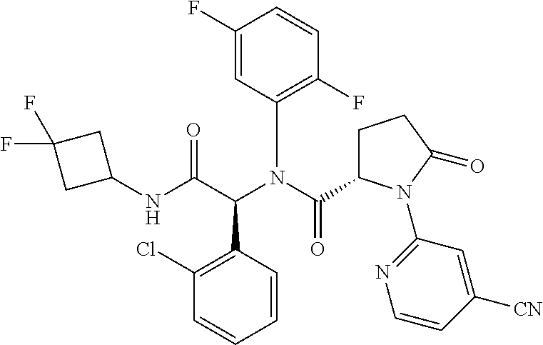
C1(F)=CC(N(C(=O)C2CCC(=O)N2C2=NC=CC([CN])=C2)C(C(NC2CC(F)(F)C2)=O)C2=C(Cl)C=CC=C2)=C(F)C=C1
